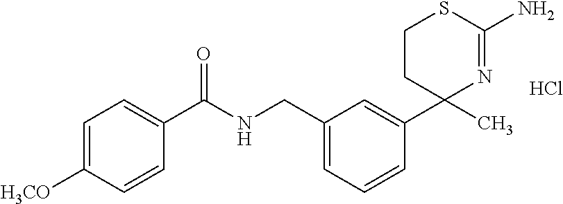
C1CC(C)(C2=CC(CNC(C3=CC=C([H3CO])C=C3)=O)=CC=C2)N=C(N)S1.Cl
